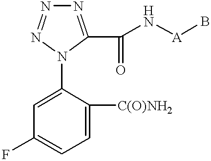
N1=C(C(N[A]B)=O)N(C2=CC(F)=CC=C2[C(O)NH2])N=N1
